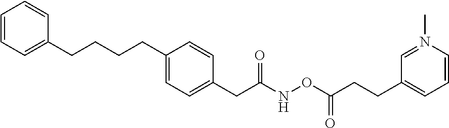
C1=CC=C(CCCCC2=CC=C(CC(NOC(CCC3=CC=CN(C)=C3)=O)=O)C=C2)C=C1
